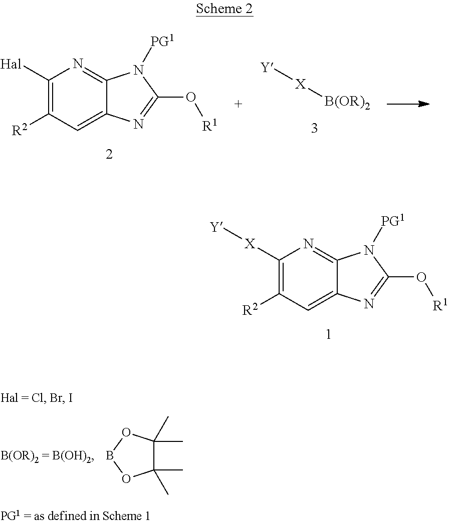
C1([Hal])=C([R2])C=C2C(=N1)N([PG1])C(O[R1])=N2.[Y][X][B(OR)2].C1([X][Y])=C([R2])C=C2C(=N1)N([PG1])C(O[R1])=N2.C1(C)(C)C(C)(C)OBO1
